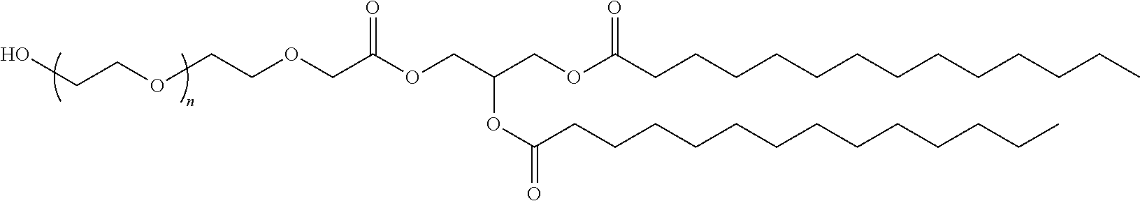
C(C(COC(CCCCCCCCCCCCC)=O)OC(CCCCCCCCCCCCC)=O)OC(COCCOCCO)=O
